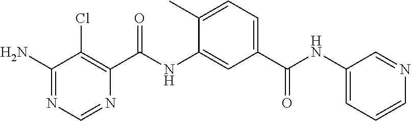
C1(N)=NC=NC(C(NC2=CC(C(=O)NC3=CC=CN=C3)=CC=C2C)=O)=C1Cl
